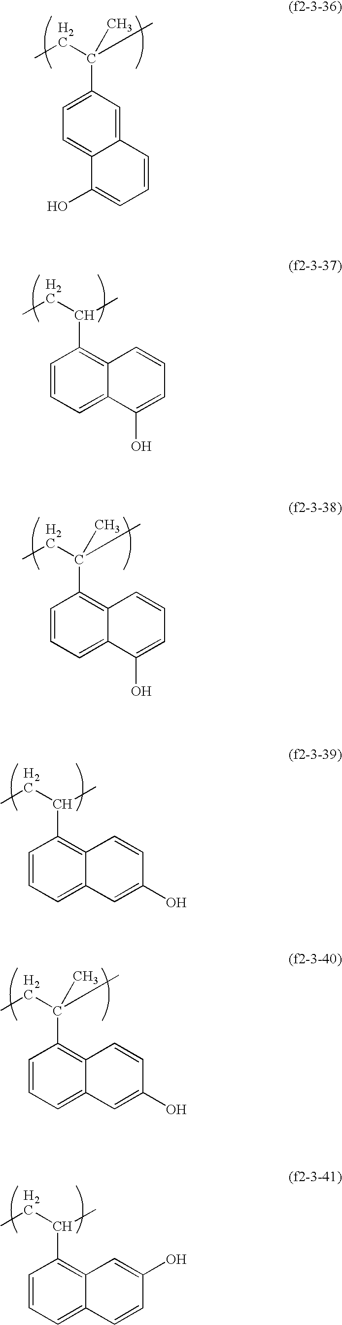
CCC(C1=C2C(=CC=C1)C(O)=CC=C2)C.CCC(C)(C)C1=CC=C2C(=C1)C=CC=C2O.CCC(C)(C)C1=C2C(=CC=C1)C(O)=CC=C2.CCC(C1=C2C(=CC=C1)C=C(O)C=C2)C.CCC(C)(C)C1=C2C(=CC=C1)C=C(O)C=C2.CCC(C1=C2C(=CC=C1)C=CC(O)=C2)C
